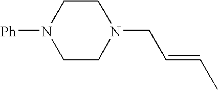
C1CN(CC=CC)CCN1[Ph]
